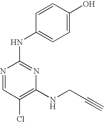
N1=CC(Cl)=C(NCC#C)N=C1NC1=CC=C(O)C=C1
